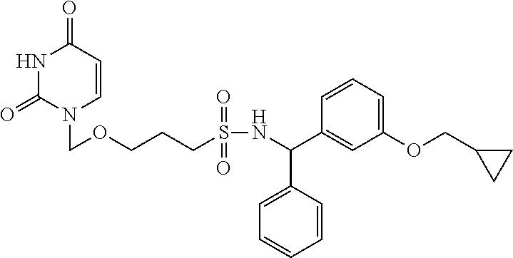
N1C(=O)N(COCCCS(NC(C2=CC(OCC3CC3)=CC=C2)C2=CC=CC=C2)(=O)=O)C=CC1=O
